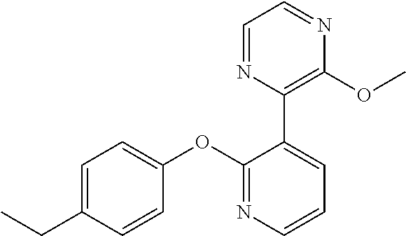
C1(OC2=CC=C(CC)C=C2)=NC=CC=C1C1=C(OC)N=CC=N1
